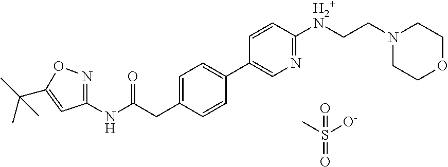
O=S(=O)([O-])C.C1=C(CC(NC2=NOC(C(C)(C)C)=C2)=O)C=CC(C2=CN=C([H2+N]CCN3CCOCC3)C=C2)=C1
